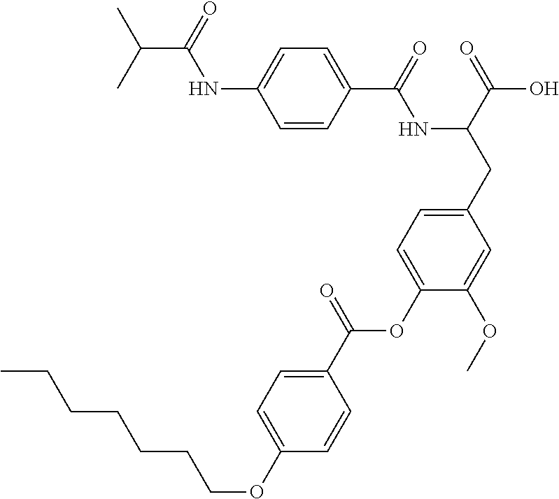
C1=CC(C(=O)NC(CC2=CC=C(OC(C3=CC=C(OCCCCCCC)C=C3)=O)C(OC)=C2)C(=O)O)=CC=C1NC(C(C)C)=O
